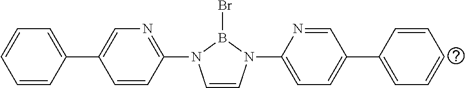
C1=CC(C2=CN=C(N3C=CN(C4=CC=C(C5=CC=CC=C5)C=N4)B3Br)C=C2)=CC=C1
